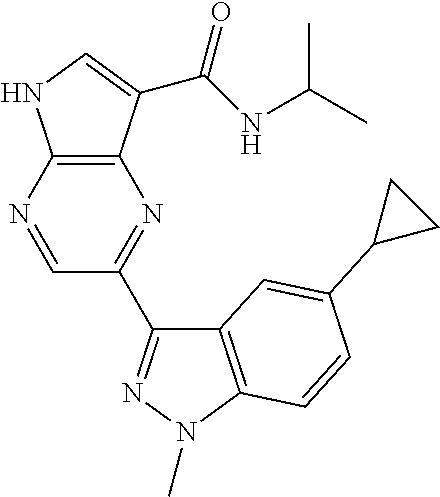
C12=C(C(C(NC(C)C)=O)=CN1)N=C(C1=NN(C)C3=C1C=C(C1CC1)C=C3)C=N2
